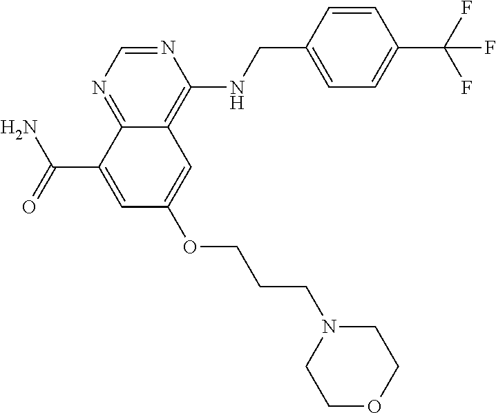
C(C1=CC(OCCCN2CCOCC2)=CC2=C(NCC3=CC=C(C(F)(F)F)C=C3)N=CN=C12)(N)=O
